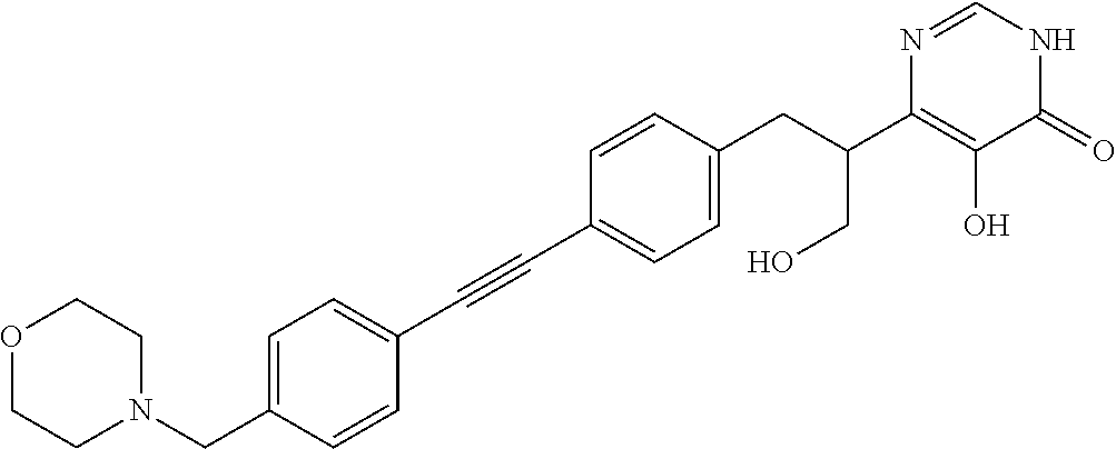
C1=C(CN2CCOCC2)C=CC(C#CC2=CC=C(CC(C3=C(O)C(=O)NC=N3)CO)C=C2)=C1
